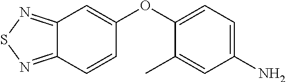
N1=C2C(=NS1)C=C(OC1=CC=C(N)C=C1C)C=C2
